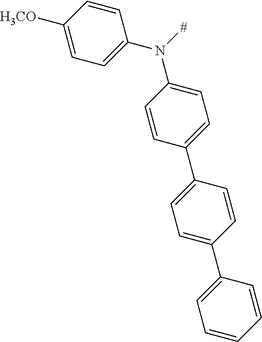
C1([H3CO])=CC=C(N([#])C2=CC=C(C3=CC=C(C4=CC=CC=C4)C=C3)C=C2)C=C1
